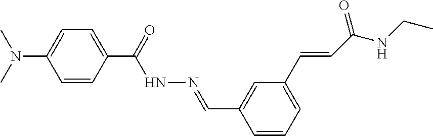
C1(C(=O)NN=CC2=CC(C=CC(NCC)=O)=CC=C2)=CC=C(N(C)C)C=C1
